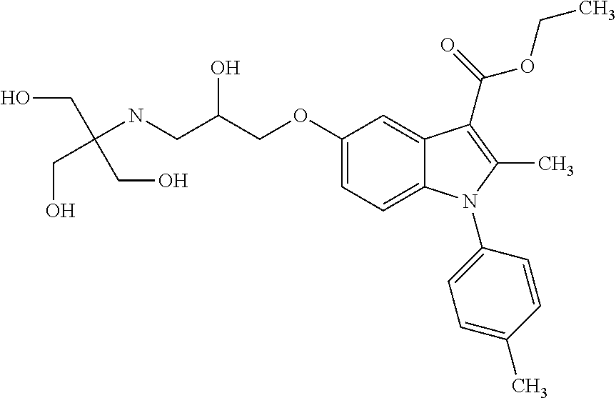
C1(OCC(CNC(CO)(CO)CO)O)=CC=C2C(=C1)C(C(=O)OCC)=C(C)N2C1=CC=C(C)C=C1
